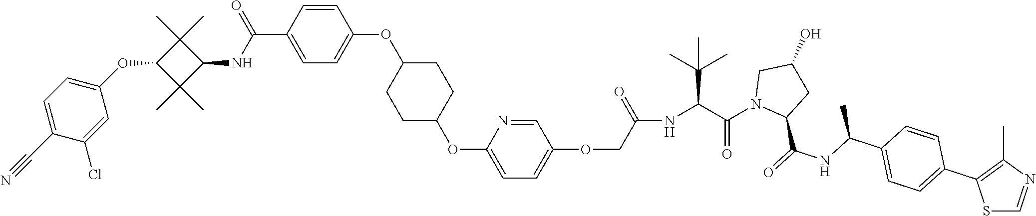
C1=C(C(NC2C(C)(C)C(OC3=CC=C(C#N)C(Cl)=C3)C2(C)C)=O)C=CC(OC2CCC(OC3=CC=C(OCC(=O)NC(C(N4C(C(=O)NC(C5=CC=C(C6=C(C)N=CS6)C=C5)C)CC(O)C4)=O)C(C)(C)C)C=N3)CC2)=C1
